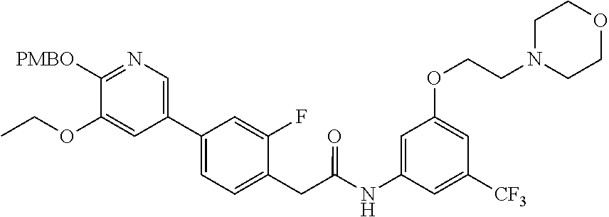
C1=C(NC(CC2=CC=C(C3=CN=C([PMBO])C(OCC)=C3)C=C2F)=O)C=C([CF3])C=C1OCCN1CCOCC1
